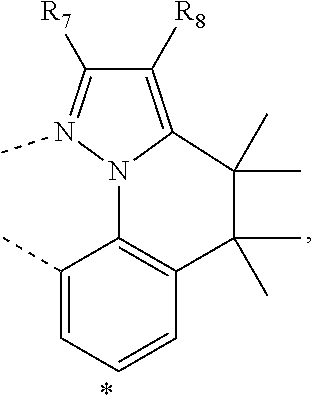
C1(C)=CC=CC2=C1N1C(=C([R8])C([R7])=N1C)C(C)(C)C2(C)C
